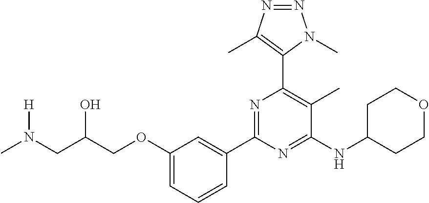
C1C(NC2=NC(C3=CC(OCC(CN(C)[H])O)=CC=C3)=NC(C3=C(C)N=NN3C)=C2C)CCOC1
